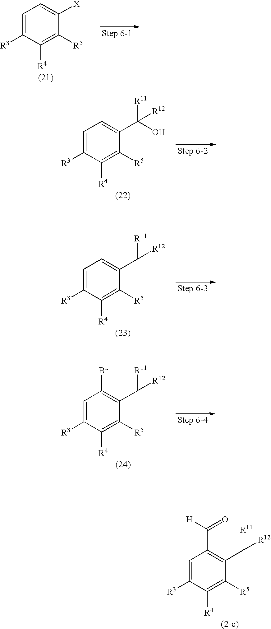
C1=C([R3])C([R4])=C([R5])C([X])=C1.C1=C([R3])C([R4])=C([R5])C(C(O)([R11])[R12])=C1.C1=C([R3])C([R4])=C([R5])C(C([R12])[R11])=C1.C1=C([R3])C([R4])=C([R5])C(C([R12])[R11])=C1Br.C1=C([R3])C([R4])=C([R5])C(C([R12])[R11])=C1C([H])=O
